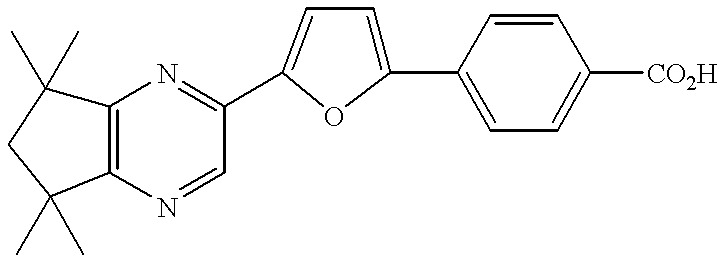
C12=C(N=CC(C3=CC=C(C4=CC=C([CO2H])C=C4)O3)=N1)C(C)(C)CC2(C)C
